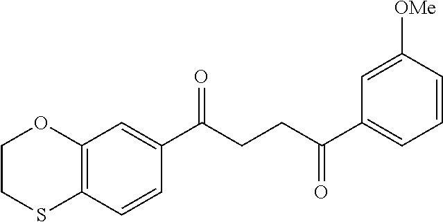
C12=C(C=CC(C(CCC(C3=CC=CC([OMe])=C3)=O)=O)=C1)SCCO2
